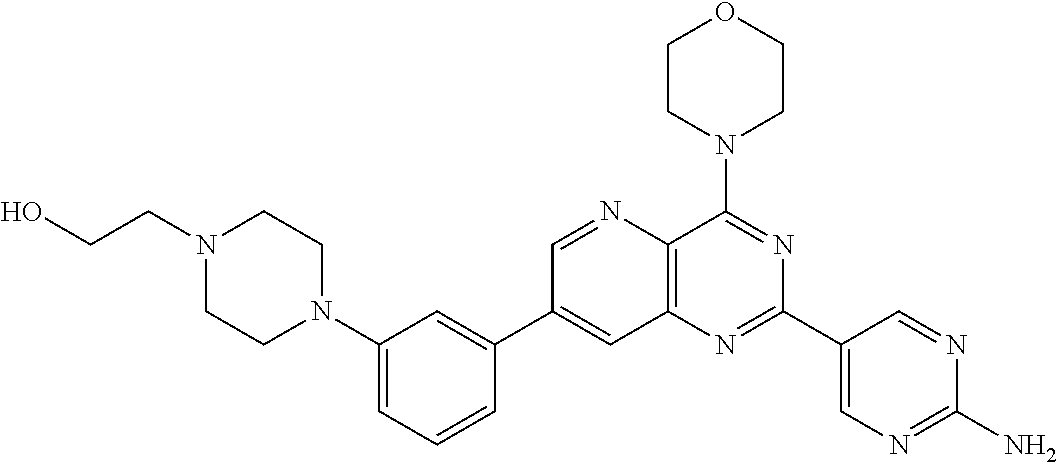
C1(N2CCN(CCO)CC2)=CC=CC(C2=CC3=C(N=C2)C(N2CCOCC2)=NC(C2=CN=C(N)N=C2)=N3)=C1
